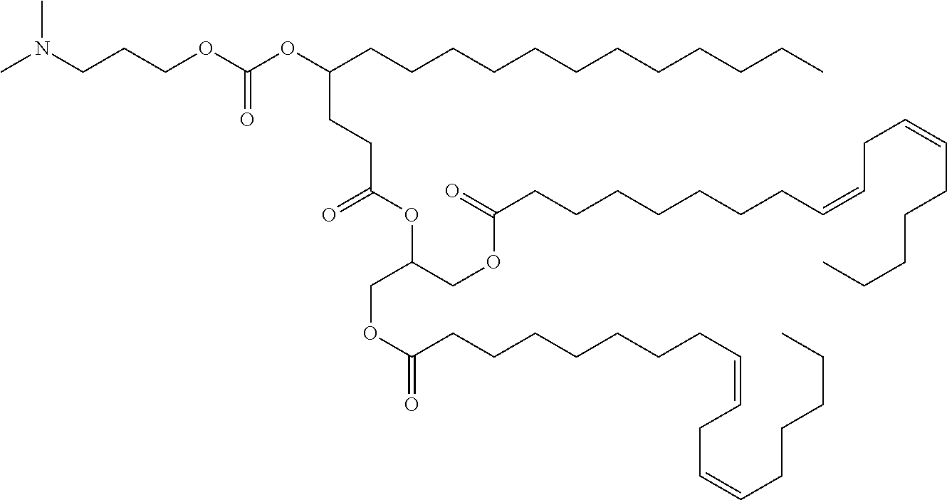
C(OC(CCCCCCCC=CCC=CCCCCC)=O)C(OC(CCC(CCCCCCCCCCCC)OC(OCCCN(C)C)=O)=O)COC(CCCCCCCC=CCC=CCCCCC)=O
